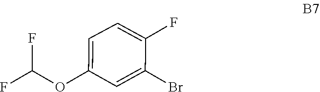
O(C1=CC=C(F)C(Br)=C1)C(F)F
